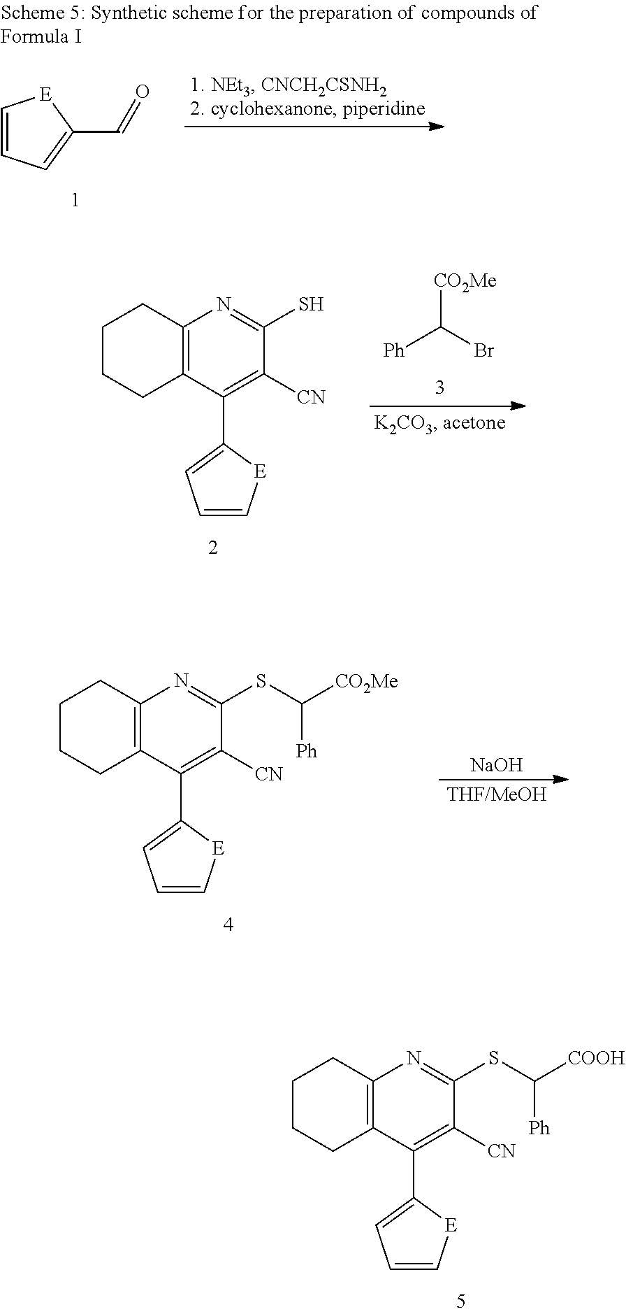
C1=CC=C(C=O)[E]1.[Ph]C(Br)[CO2Me].C12=C(C(C3=CC=C[E]3)=C([CN])C(S)=N1)CCCC2.[NaOH].[THF/MeOH].C12=C(C(C3=CC=C[E]3)=C([CN])C(SC([CO2Me])[Ph])=N1)CCCC2.C12=C(C(C3=CC=C[E]3)=C([CN])C(SC([COOH])[Ph])=N1)CCCC2
